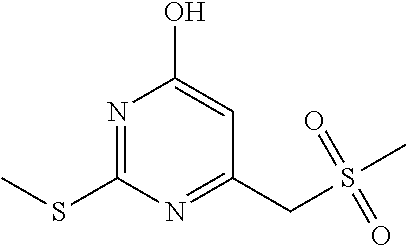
N1=C(SC)N=C(CS(=O)(=O)C)C=C1O
